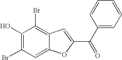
C1=C2C(=C(Br)C(O)=C1Br)C=C(C(C1=CC=CC=C1)=O)O2
